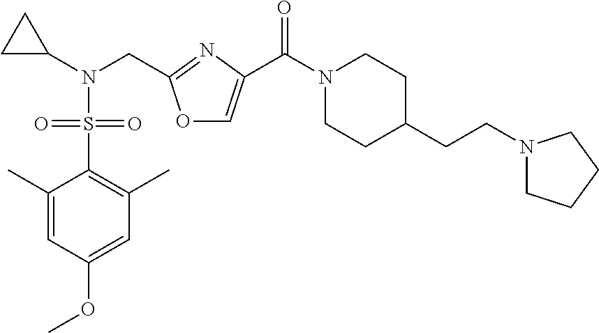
N(CC1=NC(C(=O)N2CCC(CCN3CCCC3)CC2)=CO1)(S(=O)(=O)C1=C(C)C=C(OC)C=C1C)C1CC1
